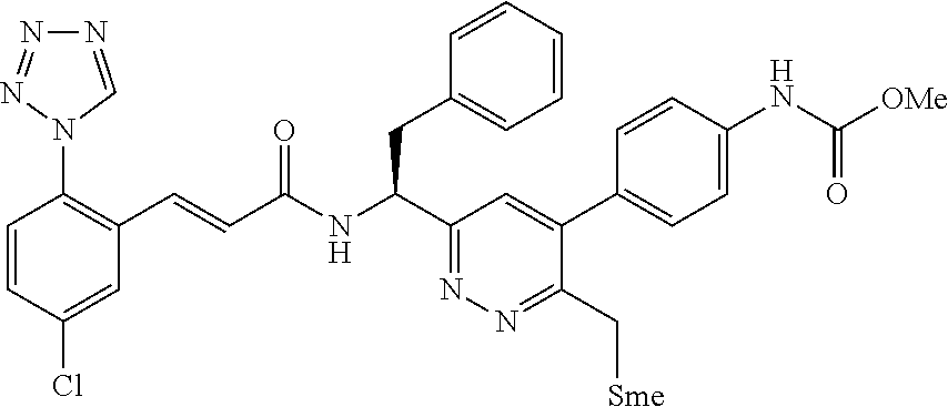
C1=C(Cl)C=CC(N2C=NN=N2)=C1C=CC(NC(C1=NN=C(C[Sme])C(C2=CC=C(NC([OMe])=O)C=C2)=C1)CC1=CC=CC=C1)=O
